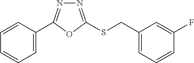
C1=C(C2=NN=C(SCC3=CC=CC(F)=C3)O2)C=CC=C1
